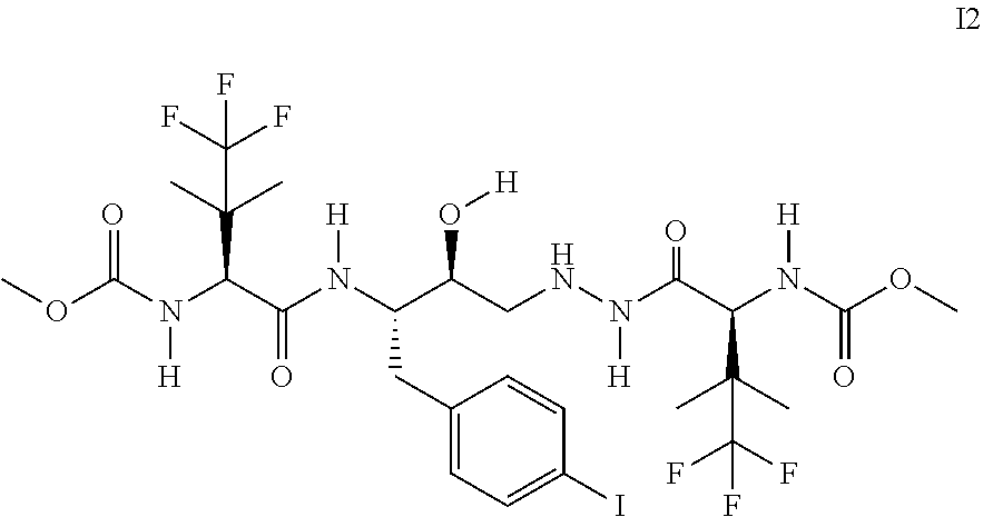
COC(N(C(C(N(C(C(CNN(C(C(N(C(OC)=O)[H])C(C)(C)C(F)(F)F)=O)[H])O[H])CC1=CC=C(I)C=C1)[H])=O)C(C(F)(F)F)(C)C)[H])=O
